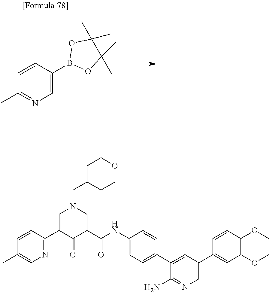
C1(C)=NC=C(B2OC(C)(C)C(C)(C)O2)C=C1.C1(C)=CN=C(C2=CN(CC3CCOCC3)C=C(C(NC3=CC=C(C4=CC(C5=CC(OC)=C(OC)C=C5)=CN=C4N)C=C3)=O)C2=O)C=C1
